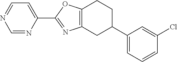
C12=C(CC(C3=CC=CC(Cl)=C3)CC1)N=C(C1=CC=NC=N1)O2
